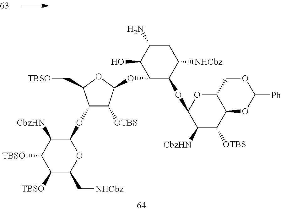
C1([TBSO])C(C[NHCbz])OC(OC2C([OTBS])C(OC3C(OC4C([CbzHN])C([OTBS])C5C(O4)COC([Ph])O5)C([NHCbz])CC(N)C3O)OC2C[TBSO])C([CbzHN])C1[TBSO]
